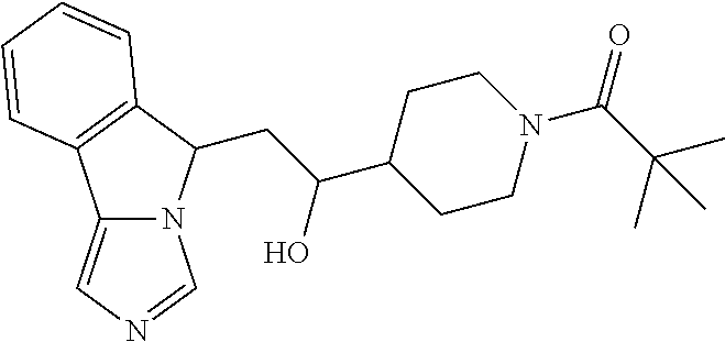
C(C(C1CCN(C(=O)C(C)(C)C)CC1)O)C1N2C(=CN=C2)C2=C1C=CC=C2
